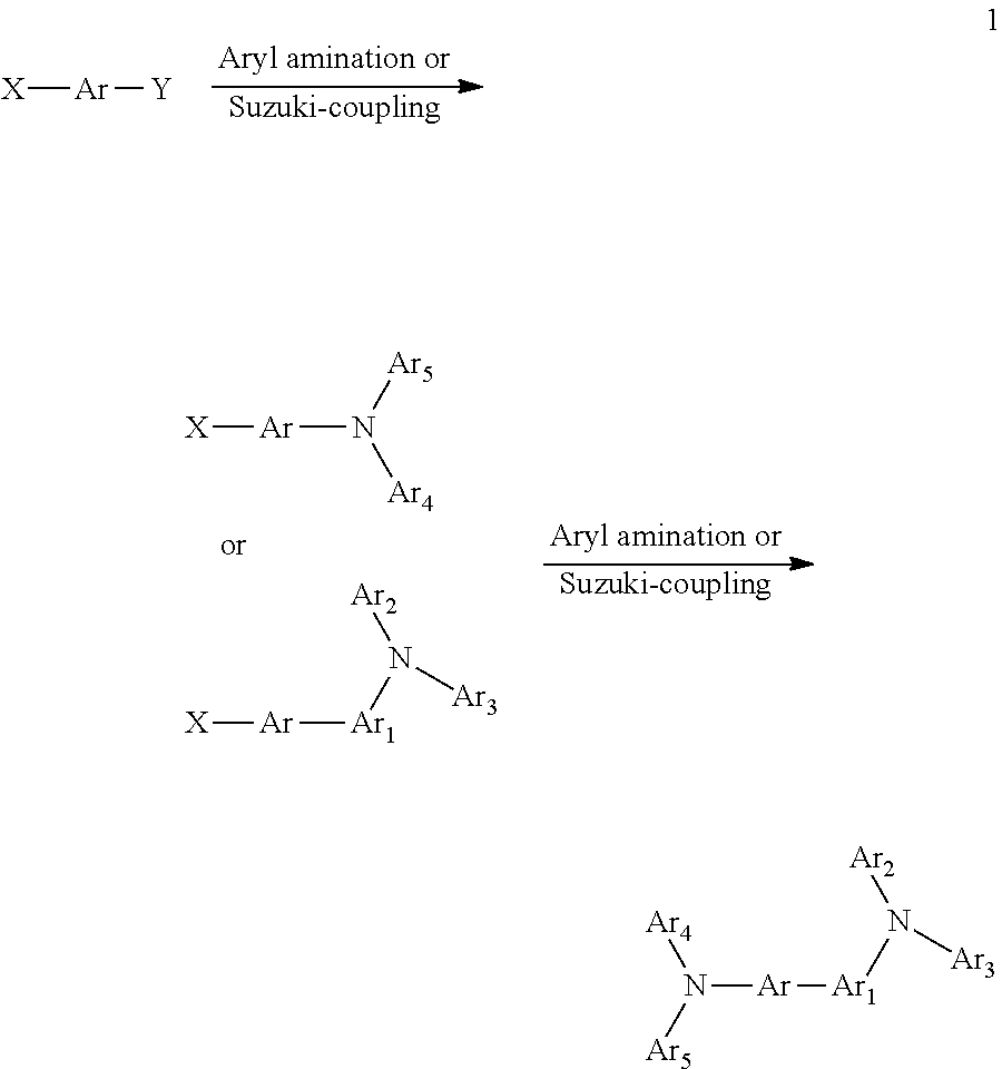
[X][Ar][Y].[Suzuki-coupling].[Suzuki-coupling].[X][Ar]N([Ar5])[Ar4].[X][Ar][Ar1]N([Ar2])[Ar3].N([Ar][Ar1]N([Ar2])[Ar3])([Ar4])[Ar5]
